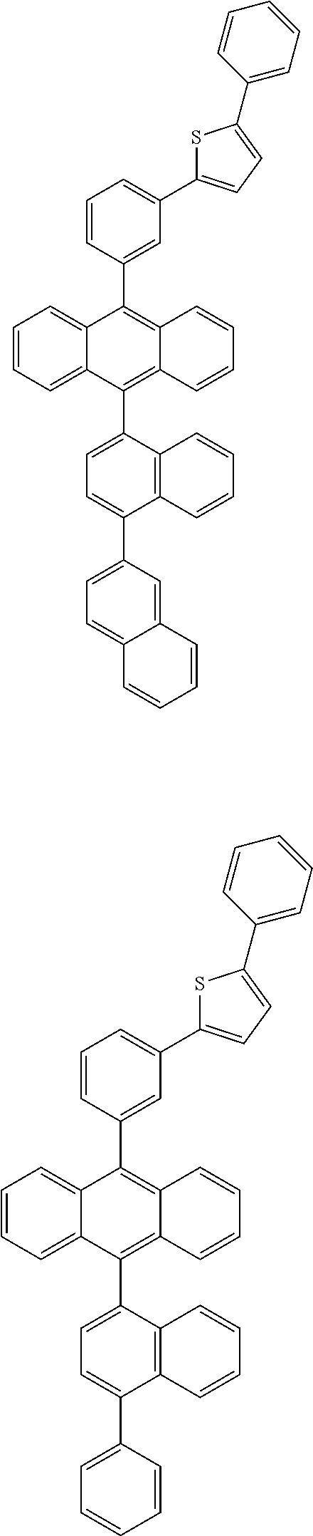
C1=CC=C2C(=C1)C(C1=CC(C3=CC=C(C4=CC=CC=C4)S3)=CC=C1)=C1C(=C2C2=CC=C(C3=CC=C4C(=C3)C=CC=C4)C3=C2C=CC=C3)C=CC=C1.C1=CC=C2C(=C1)C(C1=CC(C3=CC=C(C4=CC=CC=C4)S3)=CC=C1)=C1C(=C2C2=CC=C(C3=CC=CC=C3)C3=C2C=CC=C3)C=CC=C1
